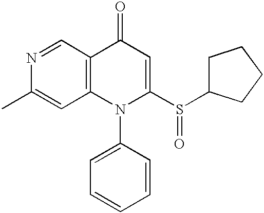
N1=CC2=C(C=C1C)N(C1=CC=CC=C1)C(S(C1CCCC1)=O)=CC2=O
